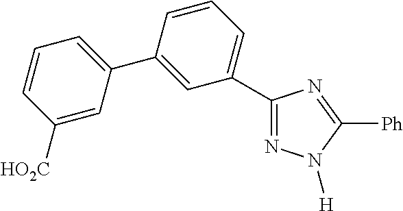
C1(C2=CC=CC([HO2C])=C2)=CC(C2=NN([H])C([Ph])=N2)=CC=C1
